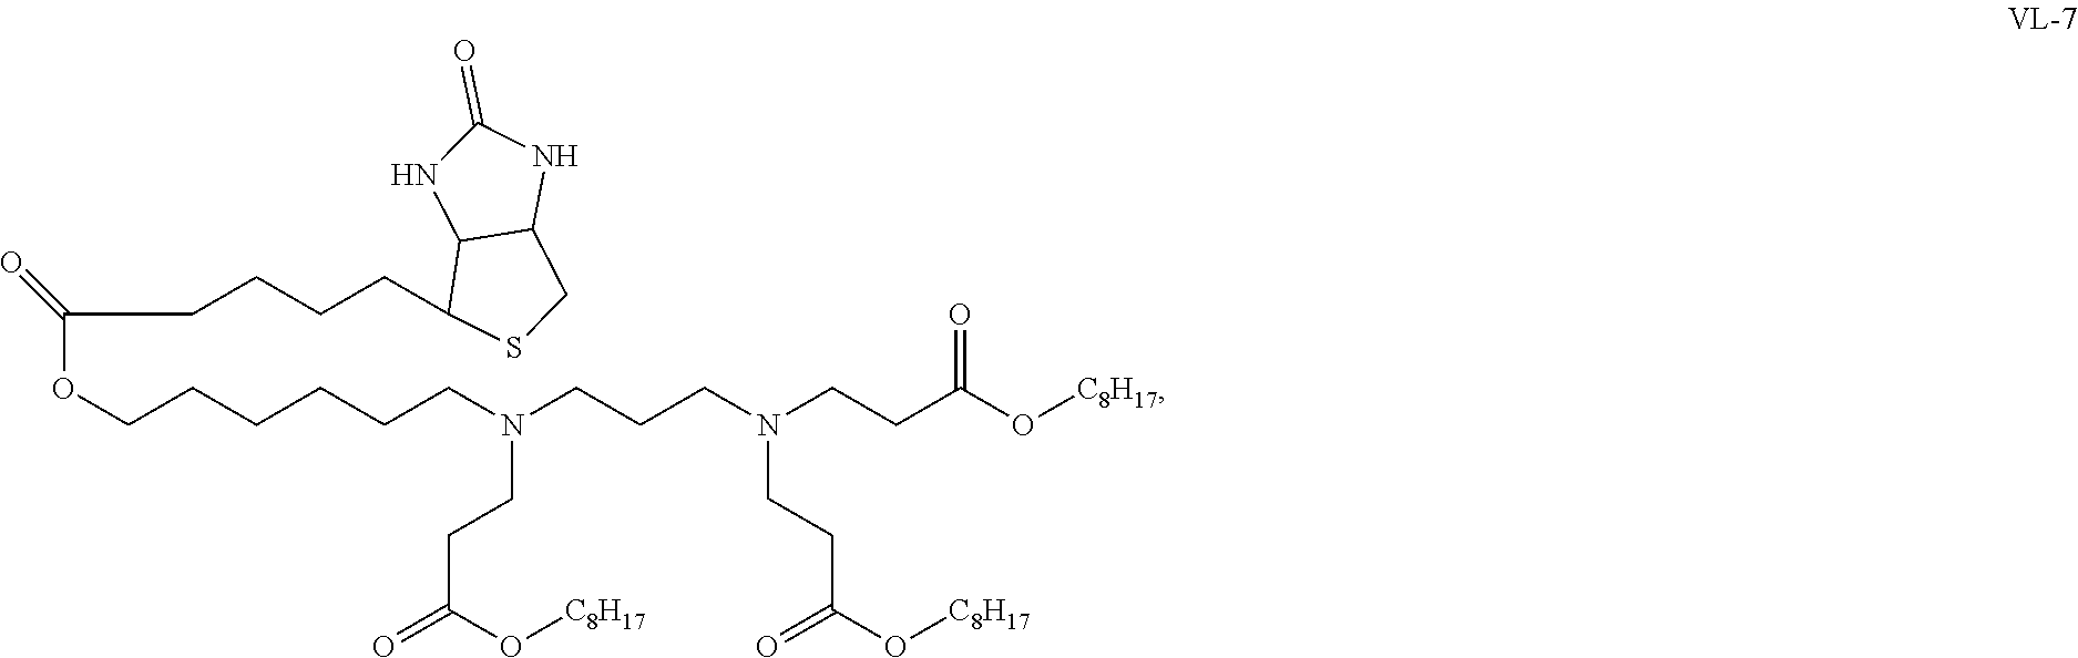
C(OCCCCCCN(CCCN(CCC(O[C8H17])=O)CCC(O[C8H17])=O)CCC(=O)O[C8H17])(CCCCC1C2C(CS1)NC(=O)N2)=O
